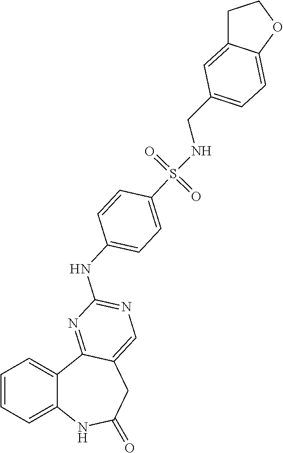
C1=CC=C2C(=C1)C1=NC(NC3=CC=C(S(NCC4=CC=C5C(=C4)CCO5)(=O)=O)C=C3)=NC=C1CC(=O)N2
